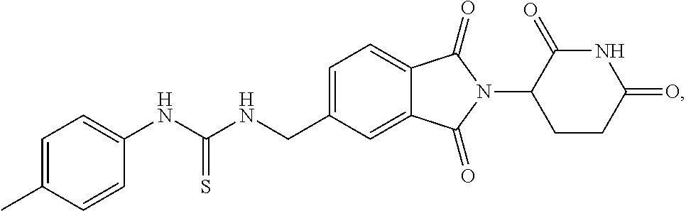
C1=C(CNC(NC2=CC=C(C)C=C2)=S)C=C2C(=C1)C(=O)N(C1CCC(=O)NC1=O)C2=O
